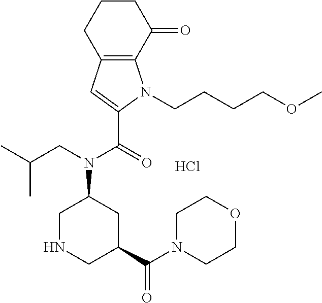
C1NCC(C(N2CCOCC2)=O)CC1N(CC(C)C)C(=O)C1=CC2=C(N1CCCCOC)C(=O)CCC2.Cl
